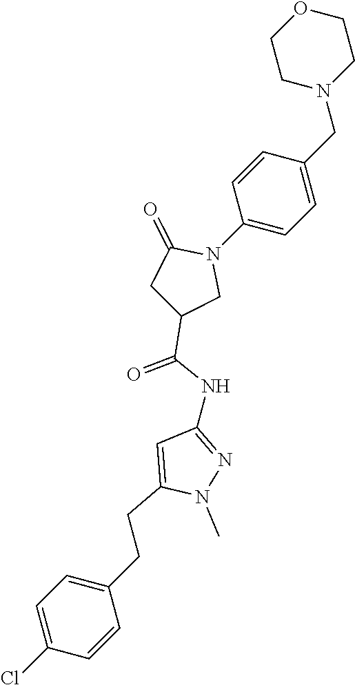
C1CN(CC2=CC=C(N3C(=O)CC(C(NC4=NN(C)C(CCC5=CC=C(Cl)C=C5)=C4)=O)C3)C=C2)CCO1
